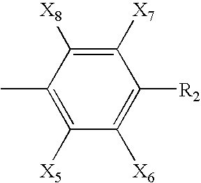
C1([X7])=C([X8])C(C)=C([X5])C([X6])=C1[R2]
